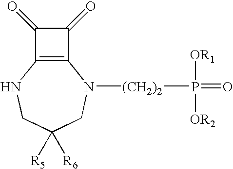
C1(=O)C(=O)C2=C1N([(CH2)2]P([OR1])([OR2])=O)CC([R5])([R6])CN2
